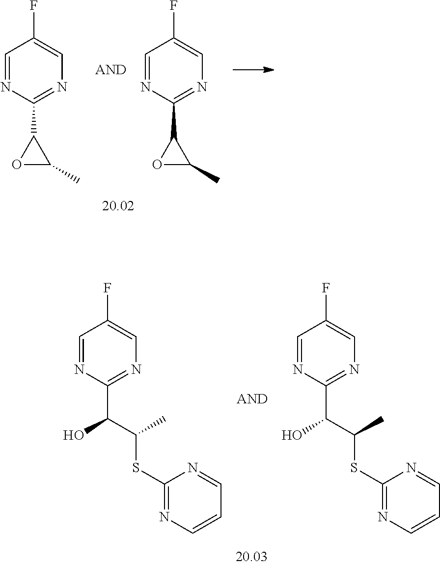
C1=NC(C2OC2C)=NC=C1F.C1=NC(C2OC2C)=NC=C1F.C1=NC(C(O)C(SC2=NC=CC=N2)C)=NC=C1F.C1=NC(C(O)C(SC2=NC=CC=N2)C)=NC=C1F
